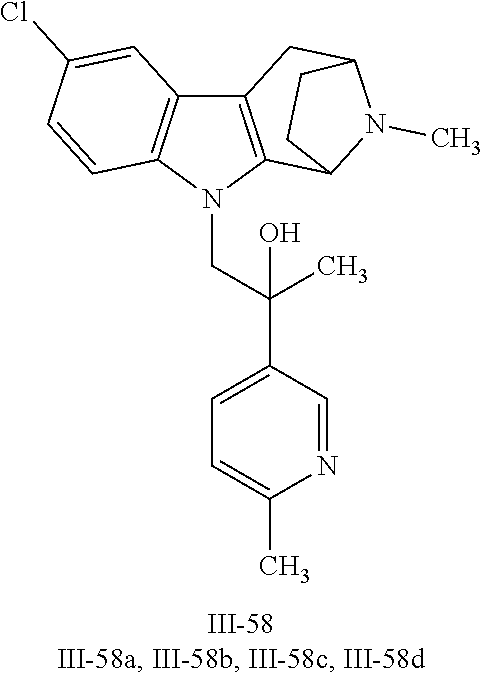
N1(CC(C2=CC=C(C)N=C2)(C)O)C2=C(C3=C1C=CC(Cl)=C3)CC1N(C)C2CC1
